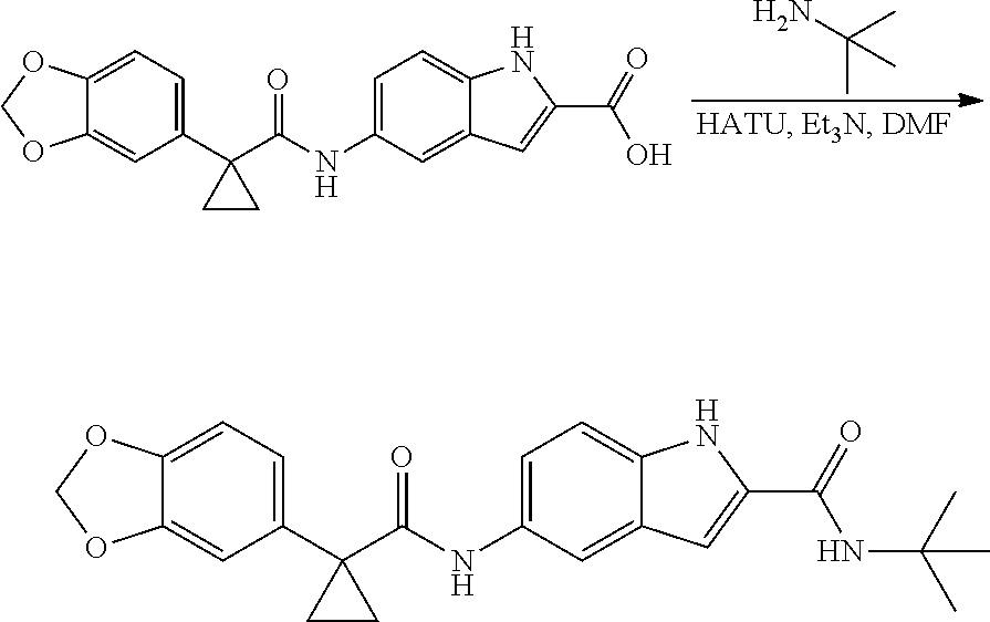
C12=CC=C(C3(C(=O)NC4=CC=C5C(=C4)C=C(C(O)=O)N5)CC3)C=C1OCO2.C(C)(C)(C)N.C12=CC=C(C3(C(=O)NC4=CC=C5C(=C4)C=C(C(NC(C)(C)C)=O)N5)CC3)C=C1OCO2
